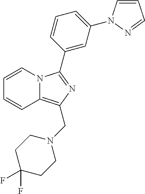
N12C(=C(CN3CCC(F)(F)CC3)N=C1C1=CC(N3C=CC=N3)=CC=C1)C=CC=C2
